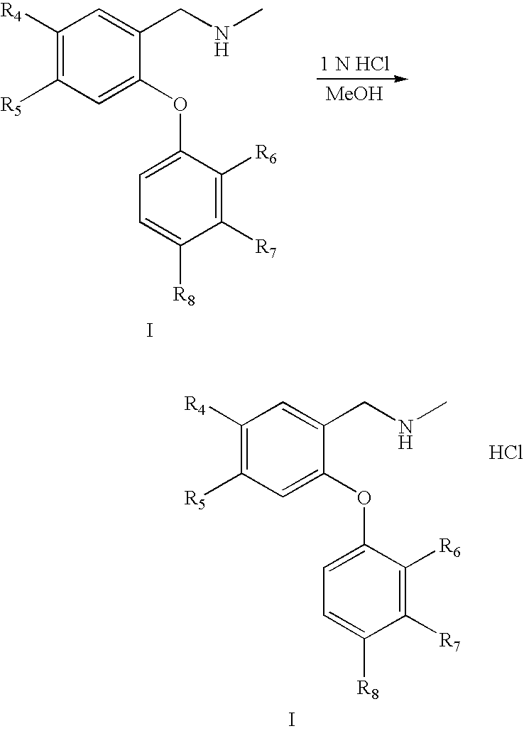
C1([R4])=C([R5])C=C(OC2=CC=C([R8])C([R7])=C2[R6])C(CNC)=C1.I.[MeOH].C1([R4])=C([R5])C=C(OC2=CC=C([R8])C([R7])=C2[R6])C(CNC)=C1.I.[ HCl]
